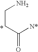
NCCC(=O)[N*]
